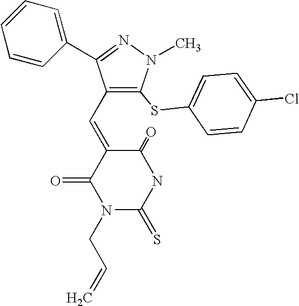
C1(=O)C(=CC2=C(SC3=CC=C(Cl)C=C3)N(C)N=C2C2=CC=CC=C2)C(=O)N(CC=C)C(=S)N1
